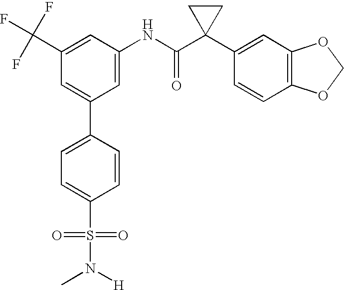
C1(NC(C2(C3=CC4=C(C=C3)OCO4)CC2)=O)=CC(C2=CC=C(S(N(C)[H])(=O)=O)C=C2)=CC(C(F)(F)F)=C1
